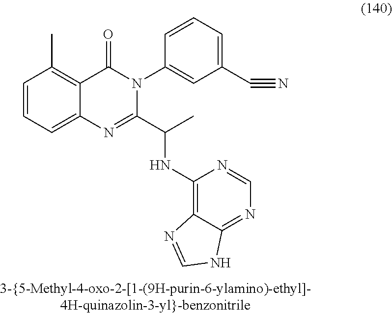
C1=CC=C2C(=C1C)C(=O)N(C1=CC(C#N)=CC=C1)C(C(NC1=C3C(=NC=N1)NC=N3)C)=N2
